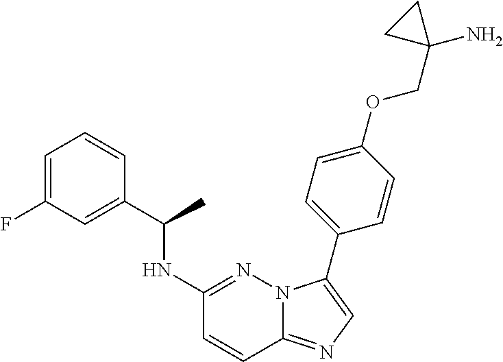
C1=C(F)C=C(C(NC2=NN3C(=NC=C3C3=CC=C(OCC4(N)CC4)C=C3)C=C2)C)C=C1
